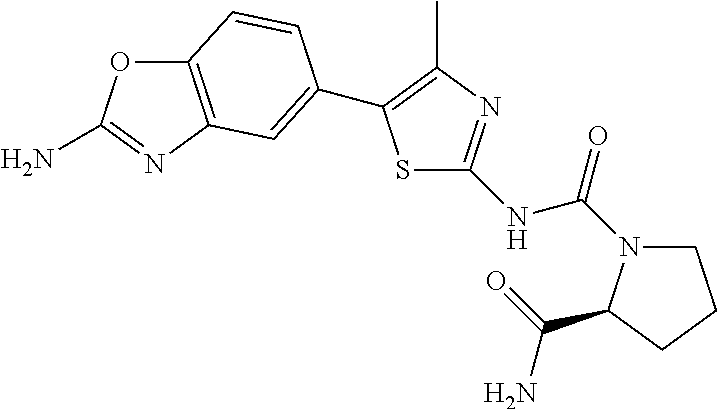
C12=C(N=C(N)O1)C=C(C1=C(C)N=C(NC(=O)N3CCCC3C(=O)N)S1)C=C2
